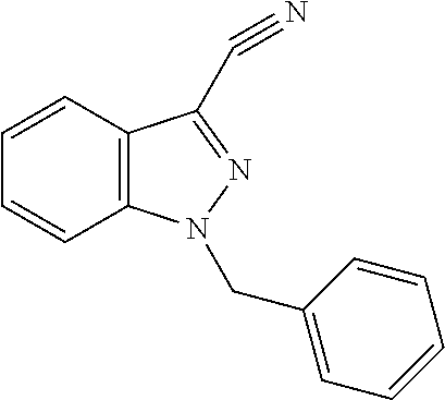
C12=C(C=CC=C1)C(C#N)=NN2CC1=CC=CC=C1
